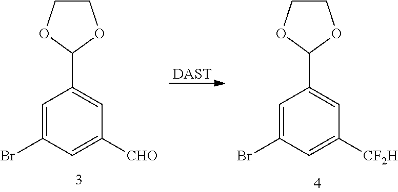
C1=C(Br)C=C([CHO])C=C1C1OCCO1.[DAST].C1=C(Br)C=C([CF2H])C=C1C1OCCO1
